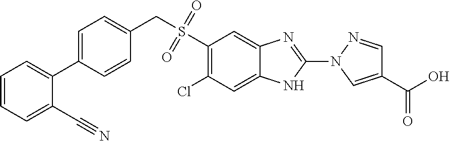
C1(S(CC2=CC=C(C3=CC=CC=C3C#N)C=C2)(=O)=O)=C(Cl)C=C2C(=C1)N=C(N1C=C(C(=O)O)C=N1)N2
